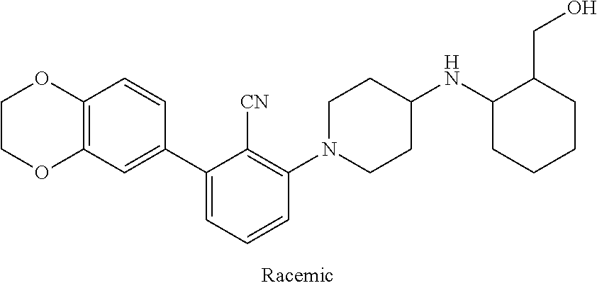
C1COC2=C(O1)C=CC(C1=CC=CC(N3CCC(NC4C(CO)CCCC4)CC3)=C1[CN])=C2
